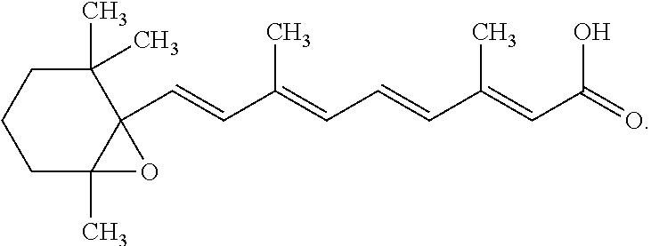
C1(C)(C)CCCC2(C)C1(C=CC(=CC=CC(=CC(=O)O)C)C)O2
